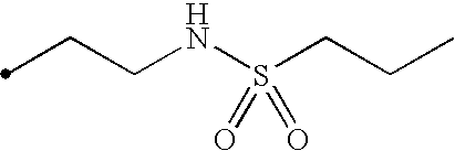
C(CNS(CCC)(=O)=O)C
